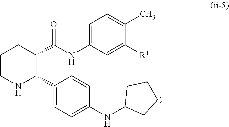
C1CNC(C2=CC=C(NC3CCCC3)C=C2)C(C(NC2=CC=C(C)C([R1])=C2)=O)C1
